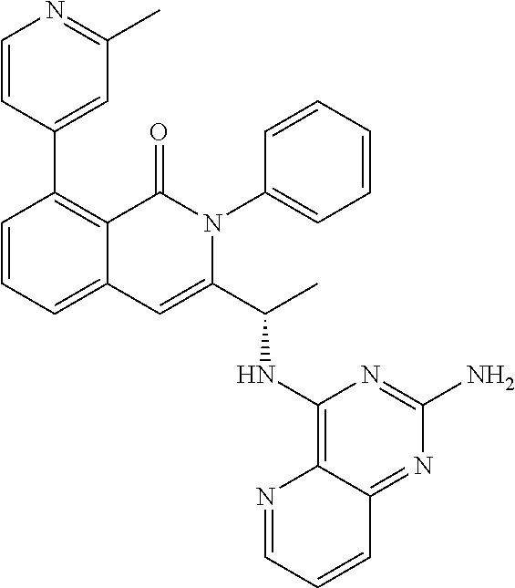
C12=CC=CC(C3=CC(C)=NC=C3)=C1C(=O)N(C1=CC=CC=C1)C(C(NC1=C3C(=NC(N)=N1)C=CC=N3)C)=C2
